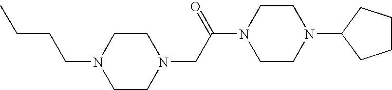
C1CN(CC(N2CCN(C3CCCC3)CC2)=O)CCN1CCCC
